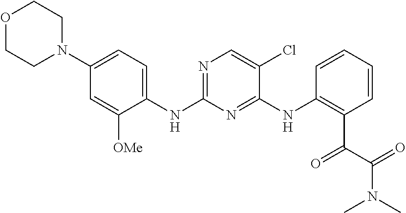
O1CCN(C2=CC=C(NC3=NC=C(Cl)C(NC4=C(C(=O)C(=O)N(C)C)C=CC=C4)=N3)C([OMe])=C2)CC1
